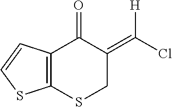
C12=C(C(=O)C(=C(Cl)[H])CS1)C=CS2
